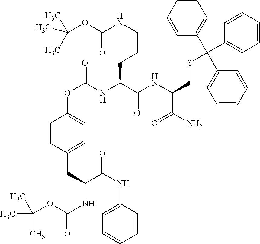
CC(C)(C)OC(NC(C(NC1=CC=CC=C1)=O)CC1=CC=C(OC(=O)NC(C(NC(CSC(C2=CC=CC=C2)(C2=CC=CC=C2)C2=CC=CC=C2)C(N)=O)=O)CCCNC(OC(C)(C)C)=O)C=C1)=O
